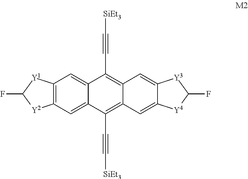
C12=C(C=C3C(C#C[SiEt3])=C4C=C5C(=CC4=C(C#C[SiEt3])C3=C1)[Y3]C(F)[Y4]5)[Y2]C(F)[Y1]2
